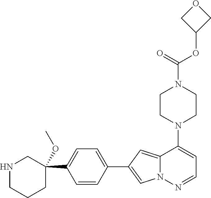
N1(C2=CC=NN3C2=CC(C2=CC=C(C4(OC)CNCCC4)C=C2)=C3)CCN(C(OC2COC2)=O)CC1
